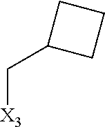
C(C1CCC1)[X3]
